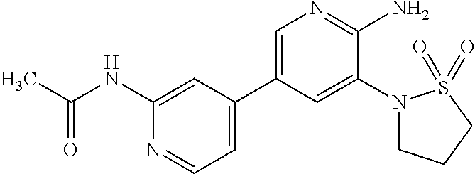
CC(NC1=CC(C2=CN=C(N)C(N3CCCS3(=O)=O)=C2)=CC=N1)=O
